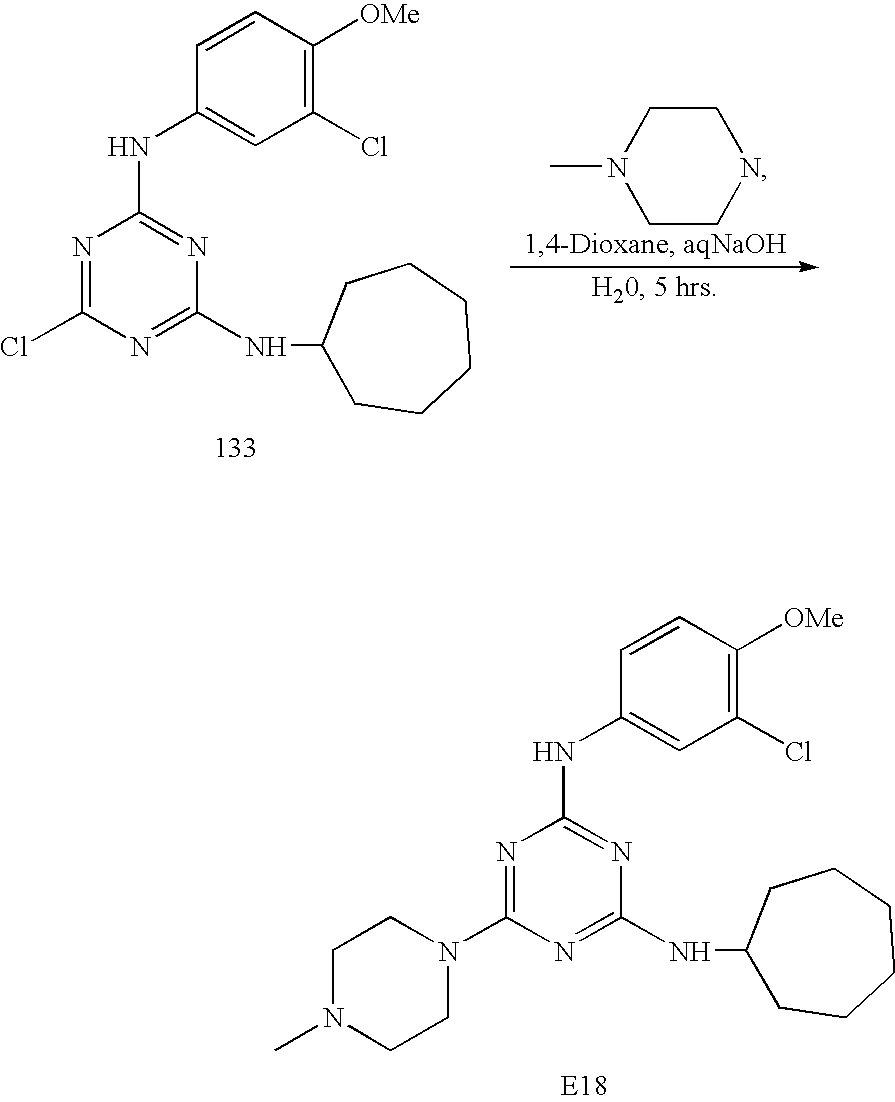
C1=CC(NC2=NC(NC3CCCCCC3)=NC(N3CCN(C)CC3)=N2)=CC(Cl)=C1[OMe].C1CN(C)CCN1.C1=CC(NC2=NC(NC3CCCCCC3)=NC(Cl)=N2)=CC(Cl)=C1[OMe]
